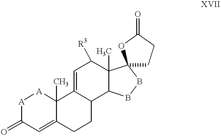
[A]1C(=O)C=C2C(C)([A]1)C1=CC([R3])C3(C)C(C1CC2)BBC31CCC(=O)O1
